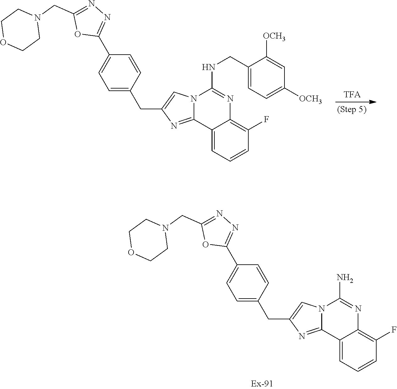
C12=NC(CC3=CC=C(C4=NN=C(CN5CCOCC5)O4)C=C3)=CN1C(NCC1=CC=C([OCH3])C=C1[OCH3])=NC1=C(F)C=CC=C21.C12=NC(CC3=CC=C(C4=NN=C(CN5CCOCC5)O4)C=C3)=CN1C(N)=NC1=C(F)C=CC=C21
